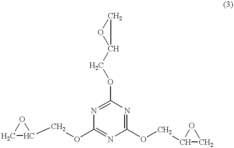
C1(OCC2OC2)=NC(OCC2CO2)=NC(OCC2OC2)=N1
